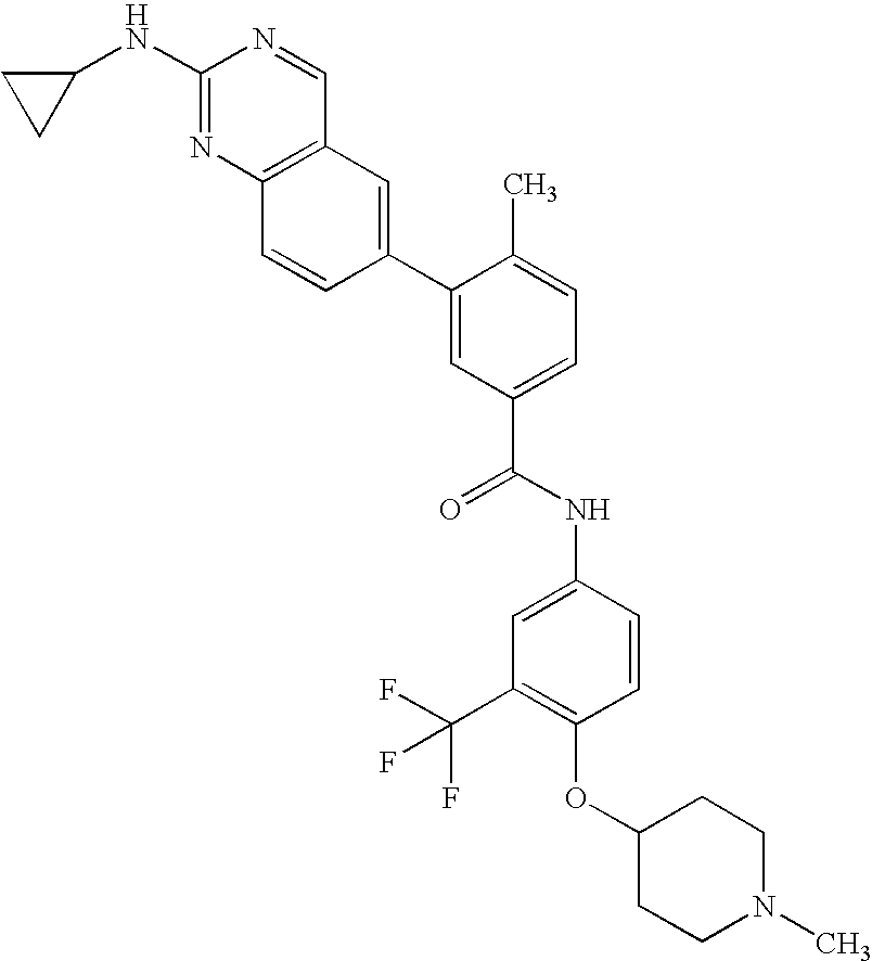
C1(NC2CC2)=NC2=C(C=N1)C=C(C1=CC(C(NC3=CC(C(F)(F)F)=C(OC4CCN(C)CC4)C=C3)=O)=CC=C1C)C=C2
